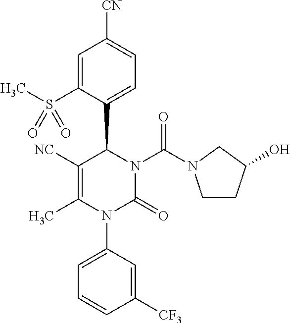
C1=C(S(C)(=O)=O)C(C2C([NC])=C(C)N(C3=CC=CC([CF3])=C3)C(=O)N2C(=O)N2CCC(O)C2)=CC=C1[CN]
